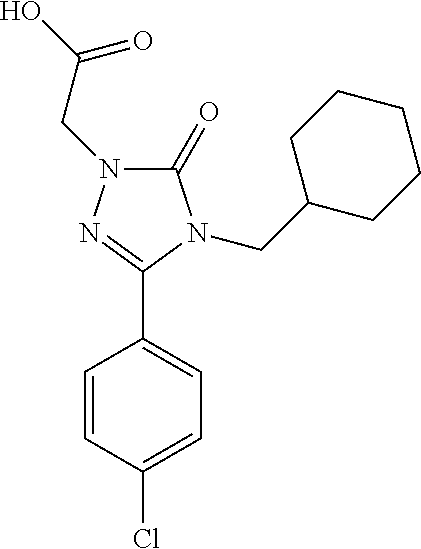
C1(=O)N(CC(O)=O)N=C(C2=CC=C(Cl)C=C2)N1CC1CCCCC1
